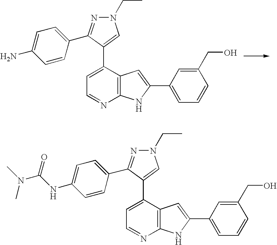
C1(C2=CN(CC)N=C2C2=CC=C(N)C=C2)=CC=NC2=C1C=C(C1=CC=CC(CO)=C1)N2.C1(C2=CN(CC)N=C2C2=CC=C(NC(N(C)C)=O)C=C2)=CC=NC2=C1C=C(C1=CC=CC(CO)=C1)N2
